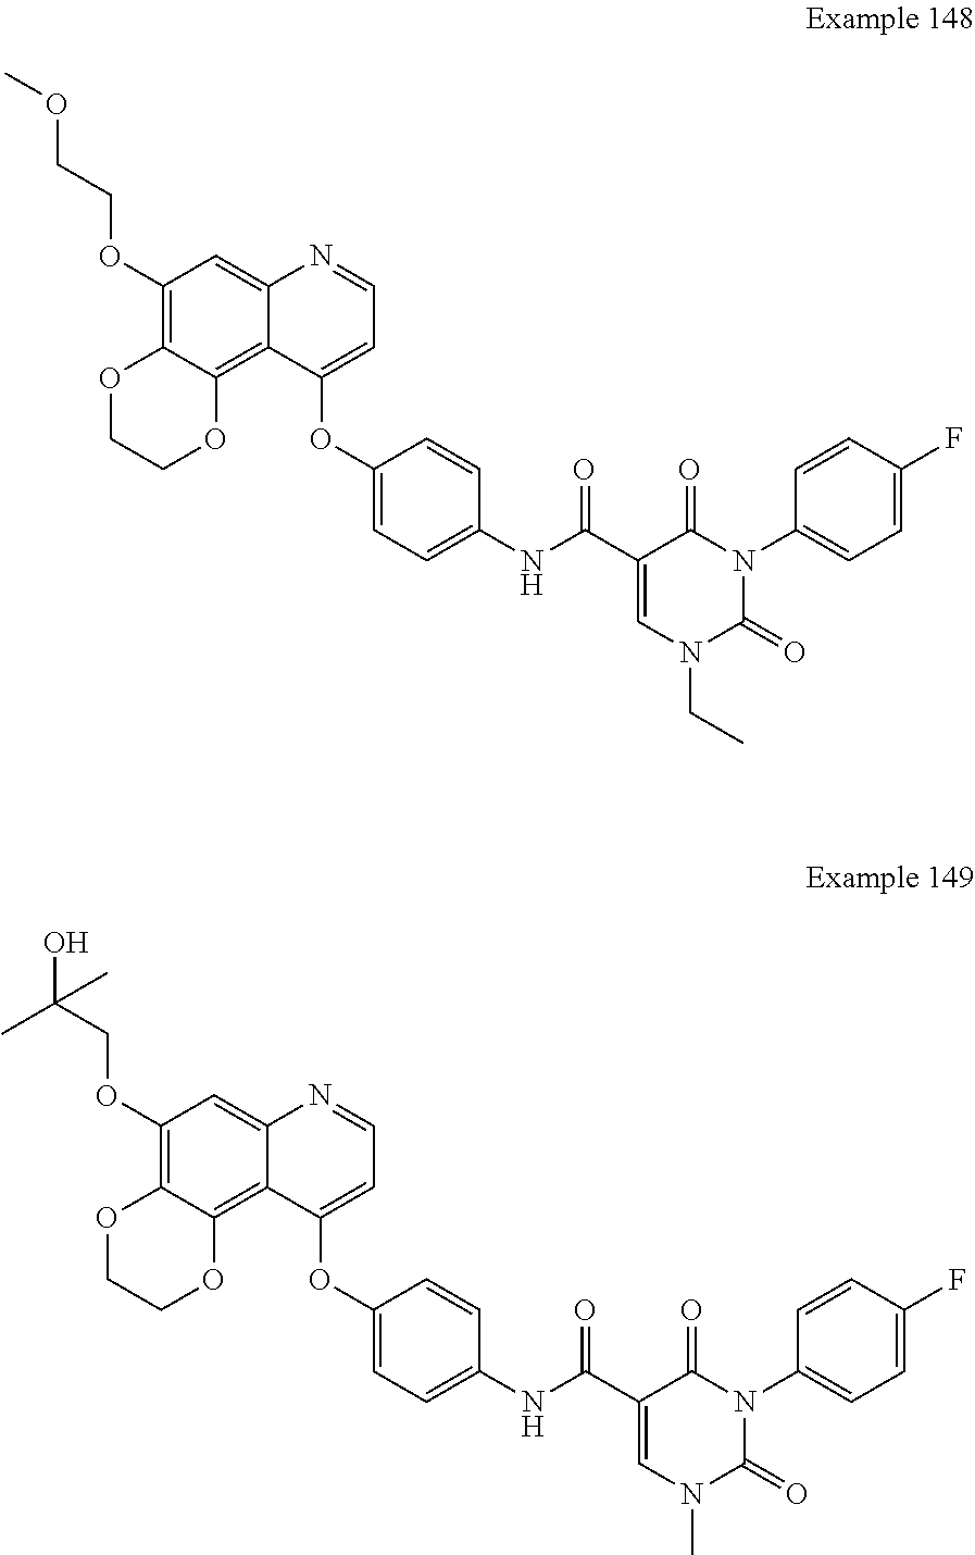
C1(OCCOC)=C2C(=C3C(=C1)N=CC=C3OC1=CC=C(NC(C3=CN(CC)C(=O)N(C4=CC=C(F)C=C4)C3=O)=O)C=C1)OCCO2.C1(OCC(C)(O)C)=C2C(=C3C(=C1)N=CC=C3OC1=CC=C(NC(C3=CN(C)C(=O)N(C4=CC=C(F)C=C4)C3=O)=O)C=C1)OCCO2
